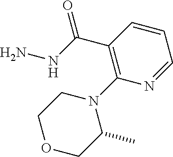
C1(C(NN)=O)=C(N2CCOCC2C)N=CC=C1
